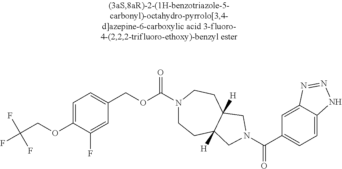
C1(COC(=O)N2CCC3([H])C([H])(CC2)CN(C(=O)C2=CC=C4C(=C2)N=NN4)C3)=CC=C(OCC(F)(F)F)C(F)=C1
